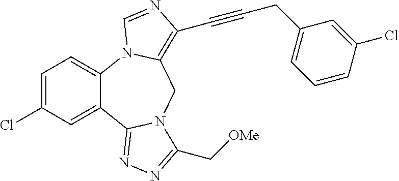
C1=C(Cl)C=C2C(=C1)N1C(=C(C#CCC3=CC=CC(Cl)=C3)N=C1)CN1C2=NN=C1C[OMe]
